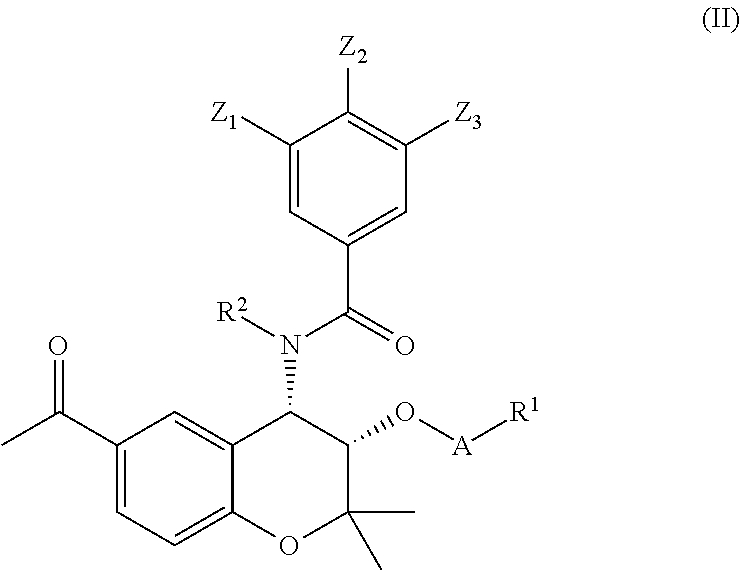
C1([Z1])=CC(C(N([R2])C2C3=CC(C(C)=O)=CC=C3OC(C)(C)C2O[A][R1])=O)=CC([Z3])=C1[Z2]
